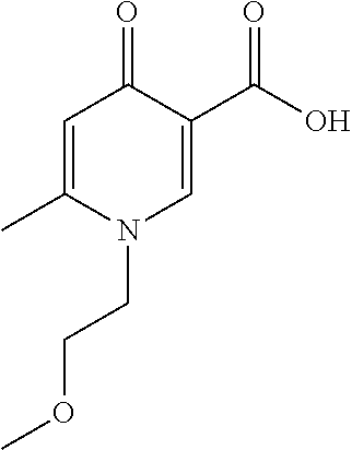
C1=C(C)N(CCOC)C=C(C(O)=O)C1=O
